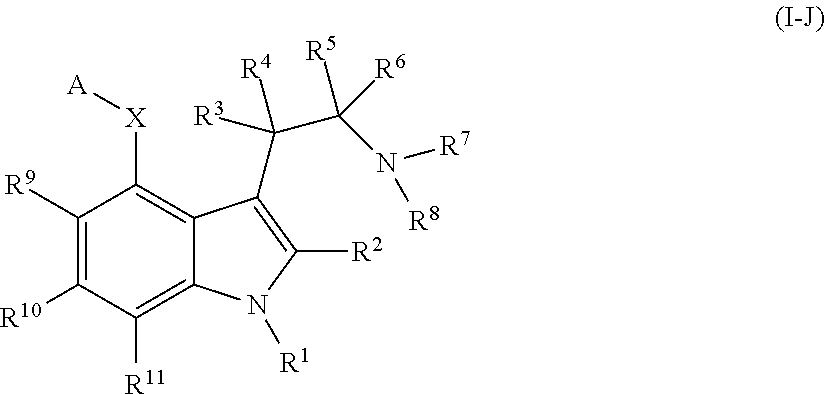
C1([R9])=C([R10])C([R11])=C2C(=C1[X][A])C(C([R3])(C(N([R7])[R8])([R6])[R5])[R4])=C([R2])N2[R1]
